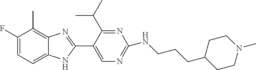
C1=C(F)C(C)=C2C(=C1)NC(C1=CN=C(NCCCC3CCN(C)CC3)N=C1C(C)C)=N2
